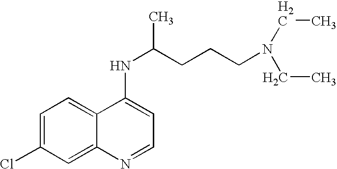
C1(Cl)=CC=C2C(=C1)N=CC=C2NC(CCCN(CC)CC)C
